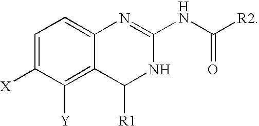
C1=C([X])C([Y])=C2C(=C1)N=C(NC([R2])=O)NC2[R1]
